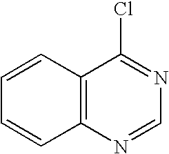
C1=CC2=C(C=C1)N=CN=C2Cl
